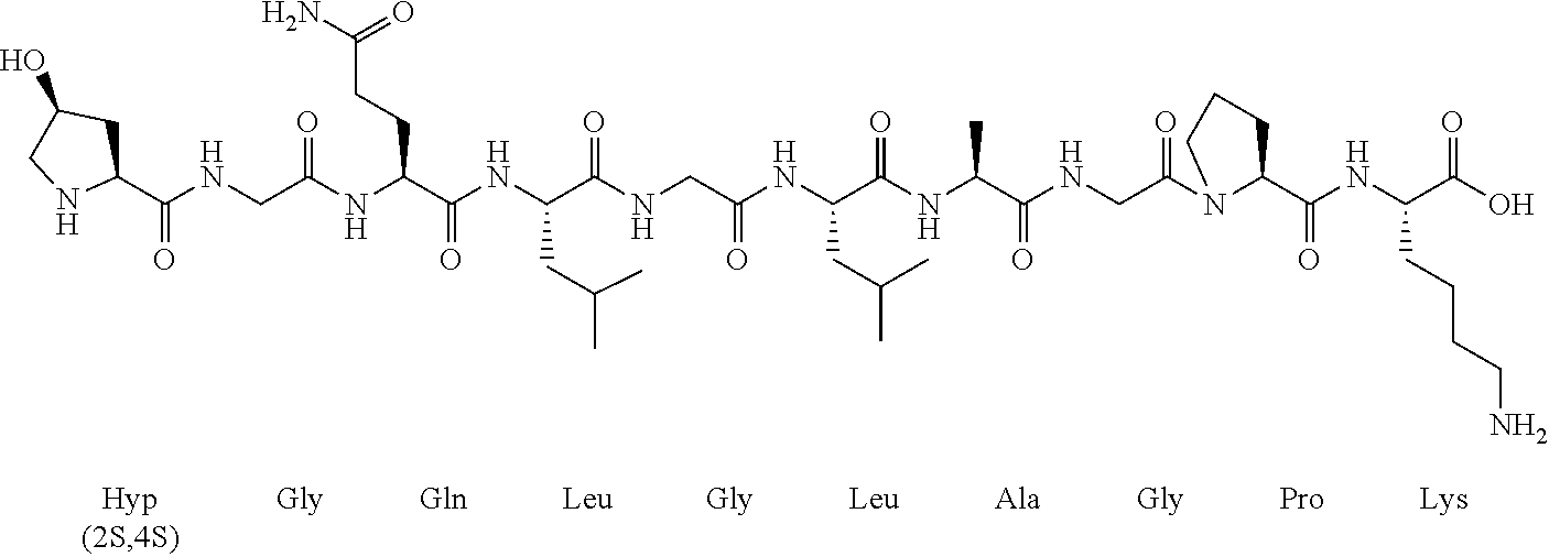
C1(C(NCC(NC(C(NC(C(NCC(NC(C(NC(C(NCC(N2C(C(NC(C(O)=O)CCCCN)=O)CCC2)=O)=O)C)=O)CC(C)C)=O)=O)CC(C)C)=O)CCC(N)=O)=O)=O)CC(O)CN1
